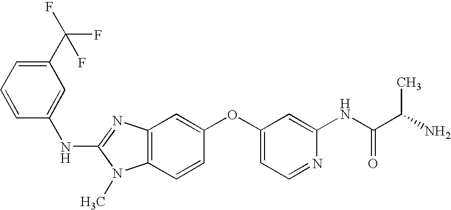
N(C1=NC2=C(N1C)C=CC(OC1=CC=NC(NC(C(N)C)=O)=C1)=C2)C1=CC(C(F)(F)F)=CC=C1
